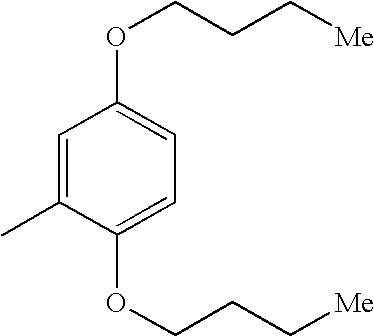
C1=C(C)C(OCCC[Me])=CC=C1OCCC[Me]
